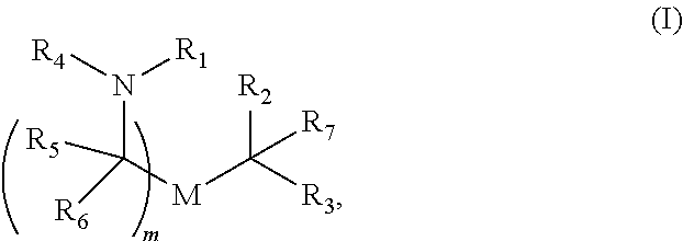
N(C([R5])([M]C([R2])([R3])[R7])[R6])([R4])[R1]
